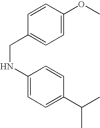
C1(NCC2=CC=C(OC)C=C2)=CC=C(C(C)C)C=C1
